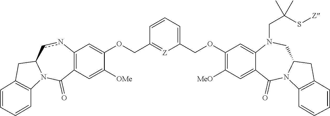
C1=CC(COC2=CC3=C(C=C2[OMe])C(=O)N2C(cn3)CC3=C2C=CC=C3)=[Z]C(COC2=C([MeO])C=C3C(=C2)N(CC(S[Z])(C)C)CC2N(C3=O)C3=C(C2)C=CC=C3)=C1
